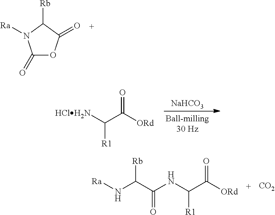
C1(=O)OC(=O)C([Rb])N1[Ra].[NaHCO3].C(C([ORd])=O)([HClH2N])[R1].C(C([ORd])=O)(NC(C(N[Ra])[Rb])=O)[R1].[CO2]
